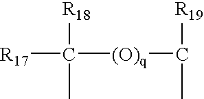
C([(O)q]C([R19])C)([R17])([R18])C
